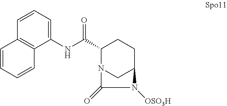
C1(NC(C2N3CC(CC2)N([OSO3H])C3=O)=O)=CC=CC2=C1C=CC=C2
